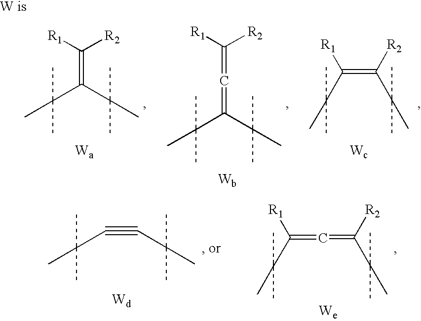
C(=C(C(C)(C)C)C(C)(C)C)([R1])[R2].C(=C(C(C)(C)C)C(C)(C)C)=C([R2])[R1].C(=C([R2])C(C)(C)C)(C(C)(C)C)[R1].C(#CC(C)(C)C)C(C)(C)C.C(C(C)(C)C)([R1])=C=C([R2])C(C)(C)C
